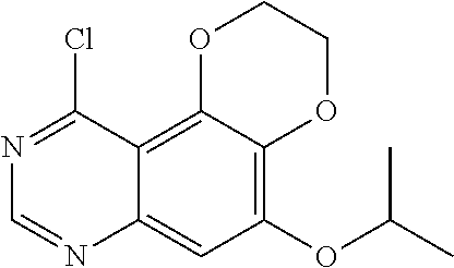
C12=CC(OC(C)C)=C3C(=C1C(Cl)=NC=N2)OCCO3
